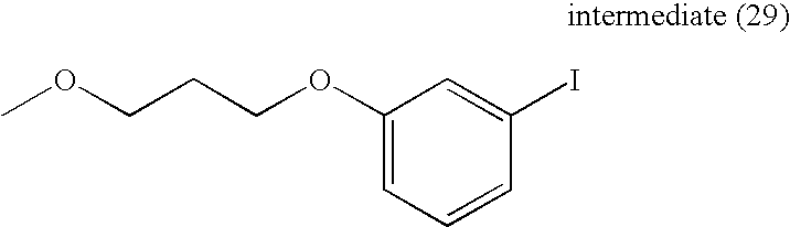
C1(OCCCOC)=CC=CC(I)=C1
